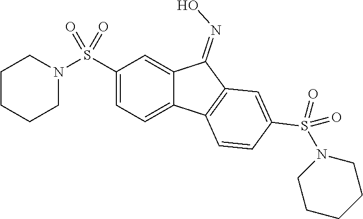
C1CCCN(S(C2=CC=C3C(=C2)C(=NO)C2=C3C=CC(S(=O)(=O)N3CCCCC3)=C2)(=O)=O)C1
